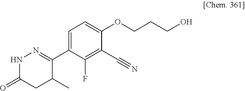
N1C(=O)CC(C)C(C2=CC=C(OCCCO)C(C#N)=C2F)=N1
